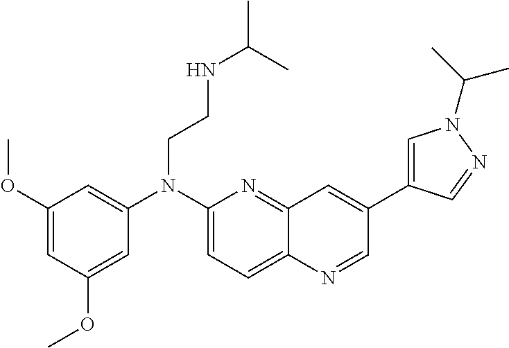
C1(OC)=CC(OC)=CC(N(C2=CC=C3C(=N2)C=C(C2=CN(C(C)C)N=C2)C=N3)CCNC(C)C)=C1
